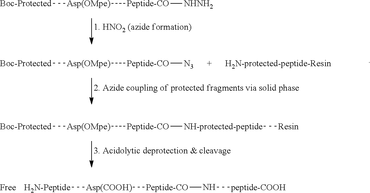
[Boc-Protected][Asp(OMpe)][Peptide-CO][NHNH2].[Boc-Protected][Asp(OMpe)][Peptide-CO][NH-protected-peptide][Resin].[H2N-Peptide][Asp(COOH)][Peptide-CO]N[peptide-COOH].[Boc-Protected][Asp(OMpe)][Peptide-CO][N3]
